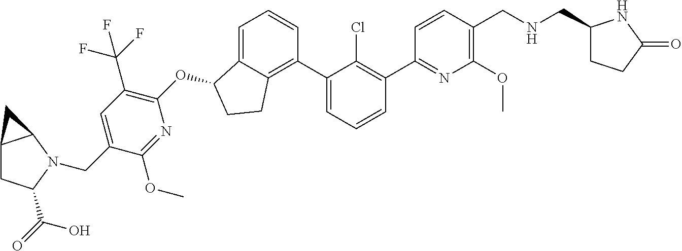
O(C1C2=CC=CC(C3=CC=CC(C4=NC(OC)=C(CNCC5CCC(=O)N5)C=C4)=C3Cl)=C2CC1)C1=C(C(F)(F)F)C=C(CN2C(C(=O)O)CC3C2C3)C(OC)=N1
